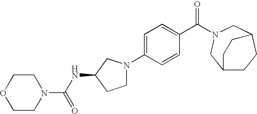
C1=C(N2CCC(NC(=O)N3CCOCC3)C2)C=CC(C(=O)N2CC3CCC(C2)CC3)=C1
